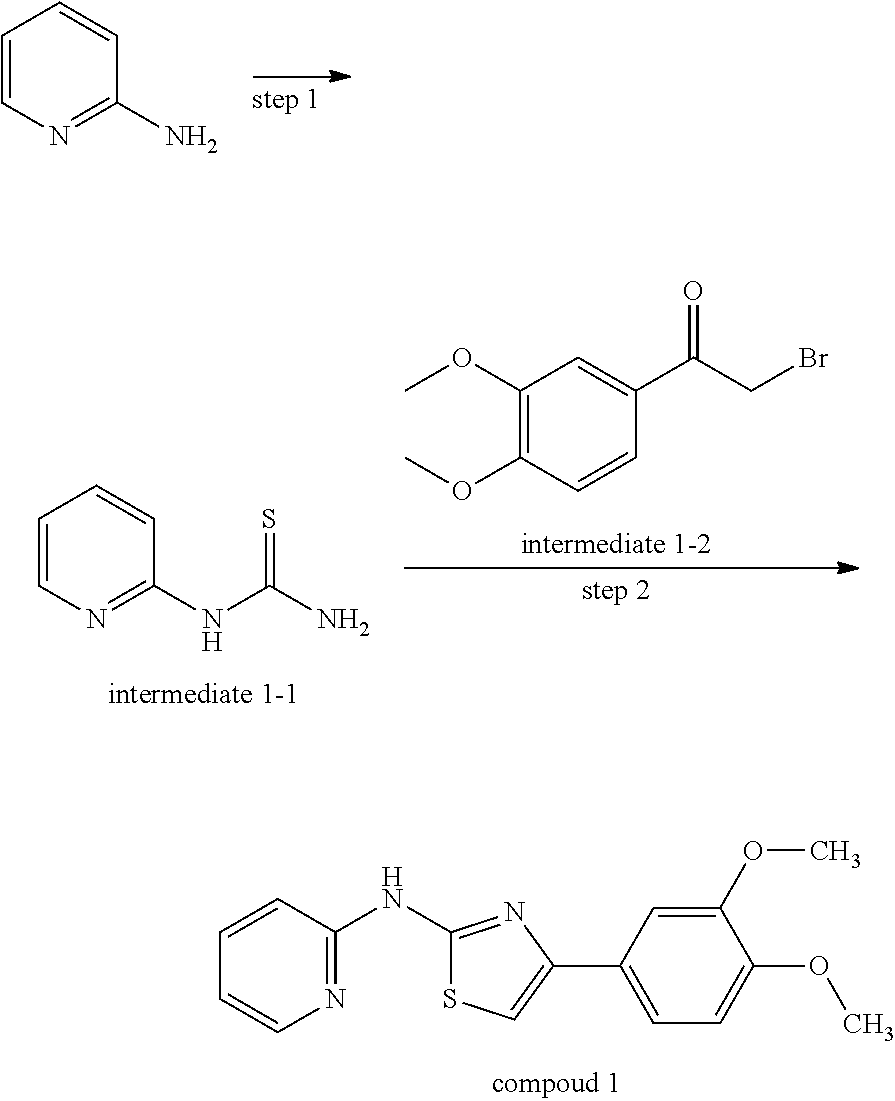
C1=CN=C(N)C=C1.C1=CN=C(NC(N)=S)C=C1.C1(OC)=C(OC)C=CC(C(CBr)=O)=C1.N1=C(NC2=NC(C3=CC=C(OC)C(OC)=C3)=CS2)C=CC=C1
